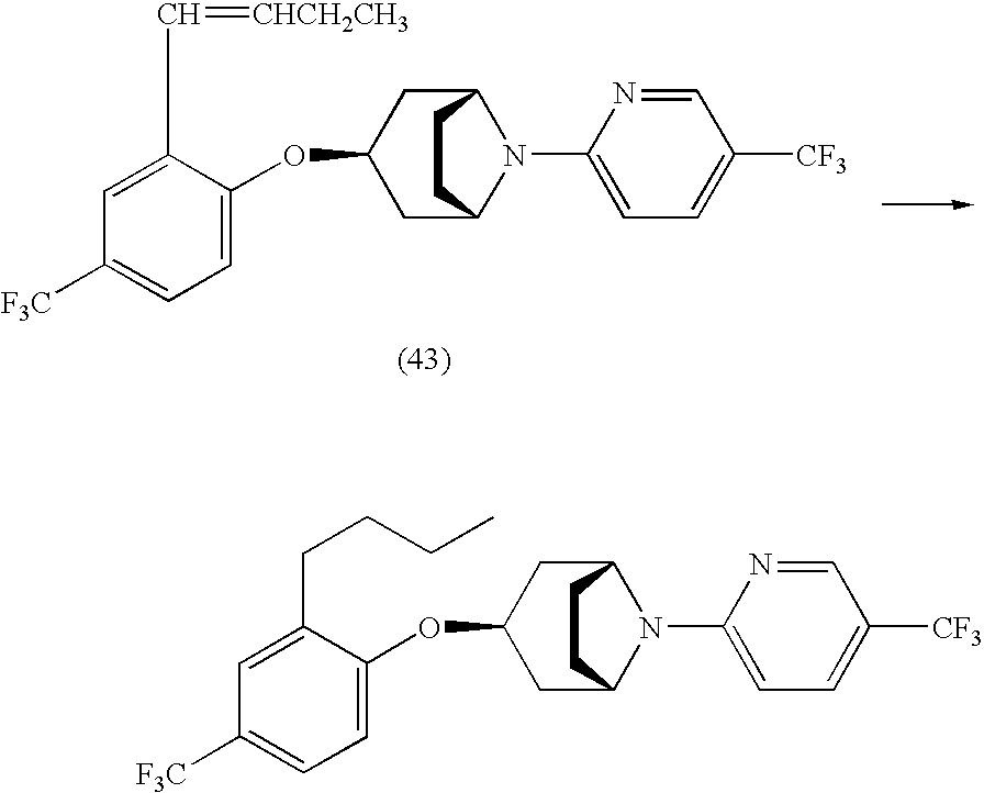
C1C(OC2=CC=C([F3C])C=C2CCCC)CC2N(C3=CC=C([CF3])C=N3)C1CC2.C1C(OC2=CC=C([F3C])C=C2C=[CHCH2CH3])CC2N(C3=CC=C([CF3])C=N3)C1CC2
